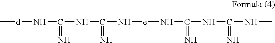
C[d]NC(=N)NC(=N)N[e]NC(=N)NC(=N)NC
